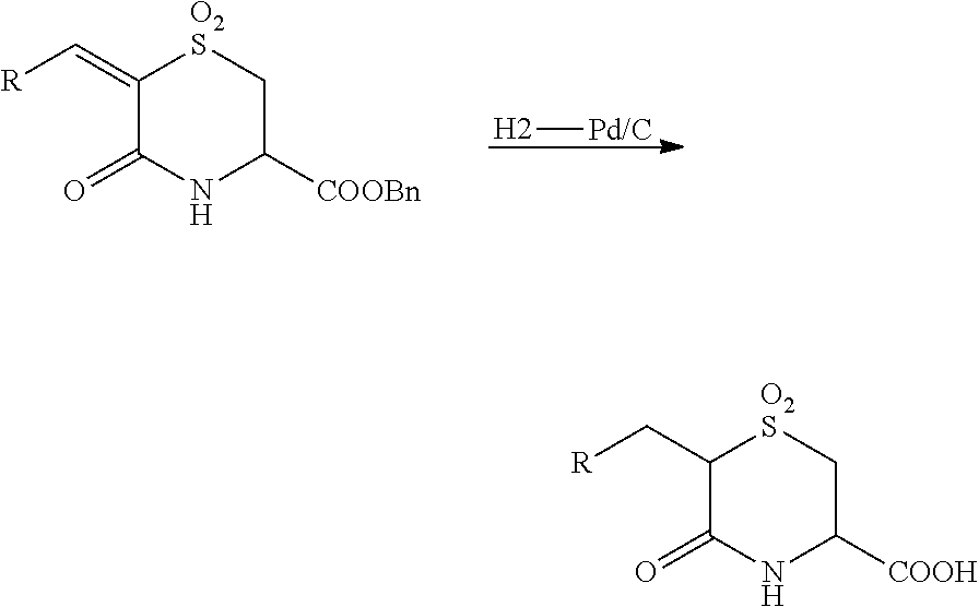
C1(=C[R])C(=O)NC([COOBn])C[O2S]1.[H2][Pd/C].C1(C[R])C(=O)NC([COOH])C[O2S]1
